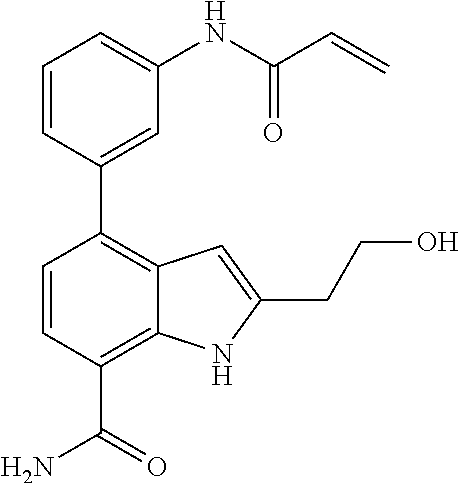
C1=CC(C(=O)N)=C2C(=C1C1=CC(NC(C=C)=O)=CC=C1)C=C(CCO)N2
